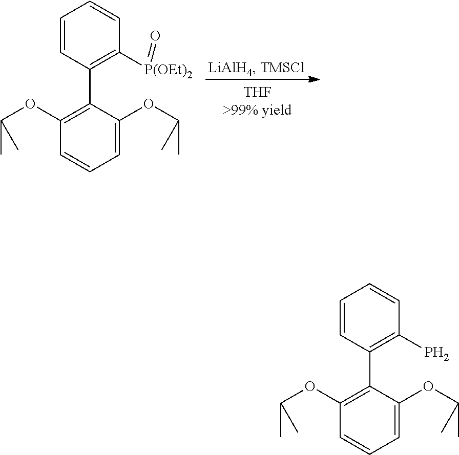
C1=CC(C2=C(OC(C)C)C=CC=C2OC(C)C)=C([P(OEt)2]=O)C=C1.C1=CC(C2=C(OC(C)C)C=CC=C2OC(C)C)=C(P)C=C1
